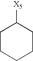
[X5]C1CCCCC1
